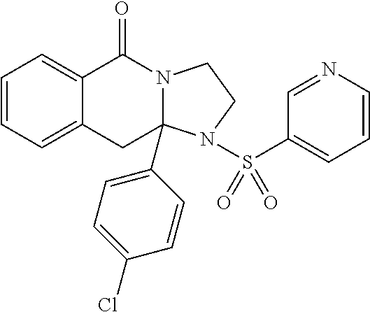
C1=CC=C2C(=C1)C(=O)N1CCN(S(C3=CC=CN=C3)(=O)=O)C1(C1=CC=C(Cl)C=C1)C2
